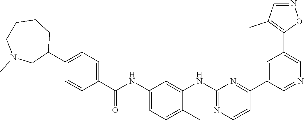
C1(C2=CC=C(C(NC3=CC=C(C)C(NC4=NC=CC(C5=CC(C6=C(C)C=NO6)=CN=C5)=N4)=C3)=O)C=C2)CCCCN(C)C1
